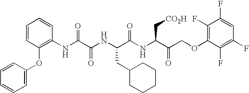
N(C(C(NC(C(NC(C(COC1=C(F)C(F)=CC(F)=C1F)=O)C[CO2H])=O)CC1CCCCC1)=O)=O)C1=C(OC2=CC=CC=C2)C=CC=C1
